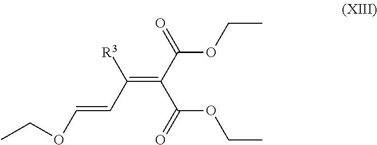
CCOC=CC(=C(C(OCC)=O)C(OCC)=O)[R3]
